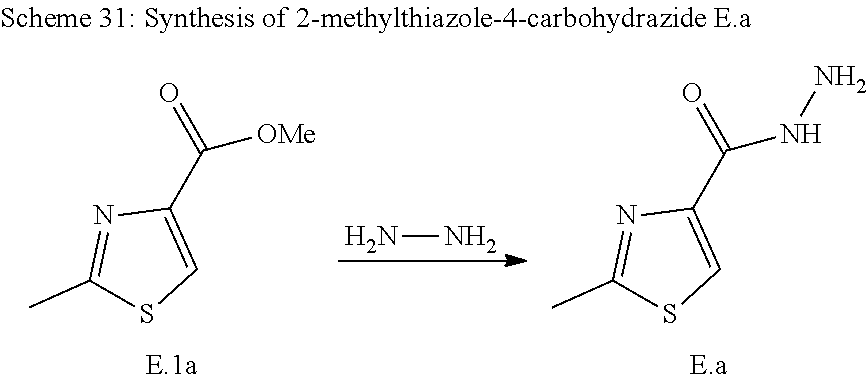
O=C(C1=CSC(C)=N1)[OMe].NN.O=C(C1=CSC(C)=N1)NN
